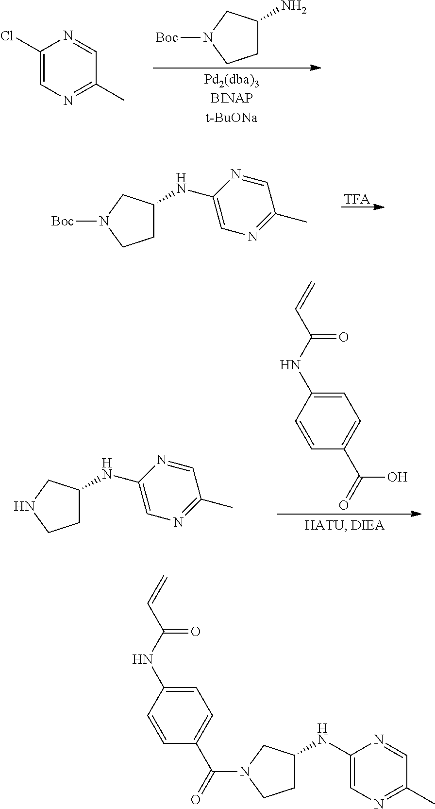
C1(Cl)=CN=C(C)C=N1.C1C(N)CN([Boc])C1.C1C(NC2=CN=C(C)C=N2)CN([Boc])C1.[TFA].C1C(NC2=CN=C(C)C=N2)CNC1.C1=C(NC(C=C)=O)C=CC(C(=O)O)=C1.C1C(NC2=CN=C(C)C=N2)CN(C(=O)C2=CC=C(NC(C=C)=O)C=C2)C1
